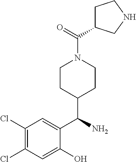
C1(Cl)=C(Cl)C=C(O)C(C(N)C2CCN(C(=O)C3CCNC3)CC2)=C1
